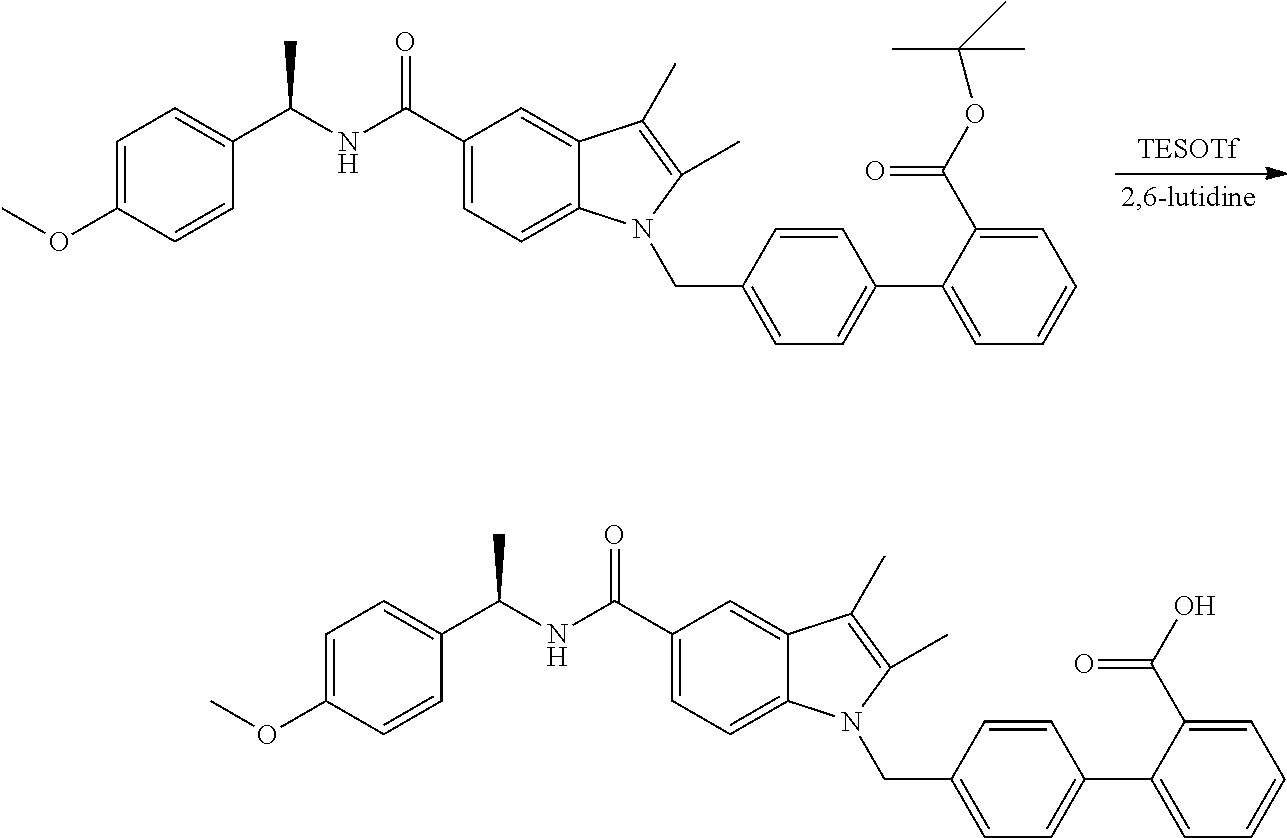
C1=C(OC)C=CC(C(NC(C2=CC=C3C(=C2)C(C)=C(C)N3CC2=CC=C(C3=CC=CC=C3C(OC(C)(C)C)=O)C=C2)=O)C)=C1.C1=C(OC)C=CC(C(NC(C2=CC=C3C(=C2)C(C)=C(C)N3CC2=CC=C(C3=CC=CC=C3C(O)=O)C=C2)=O)C)=C1
